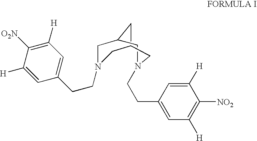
C1C2CC(CN1CCC1=CC([H])=C([O2N])C([H])=C1)CN(CCC1=CC([H])=C([NO2])C([H])=C1)C2
